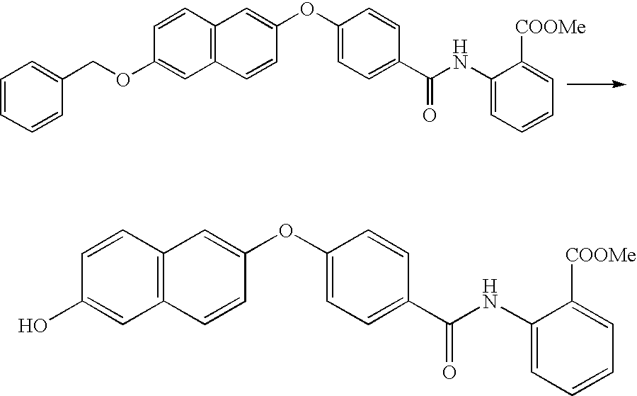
C12=C(C=CC(OCC3=CC=CC=C3)=C1)C=C(OC1=CC=C(C(NC3=CC=CC=C3[COOMe])=O)C=C1)C=C2.C12=C(C=CC(O)=C1)C=C(OC1=CC=C(C(NC3=CC=CC=C3[COOMe])=O)C=C1)C=C2
